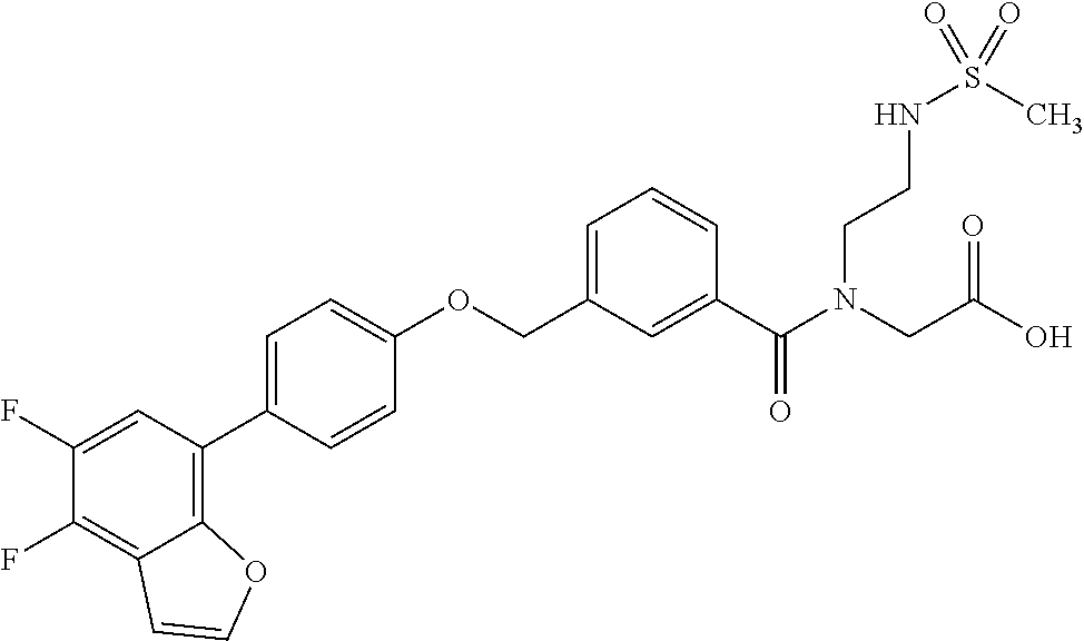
C1(F)=CC(C2=CC=C(OCC3=CC=CC(C(N(CC(O)=O)CCNS(C)(=O)=O)=O)=C3)C=C2)=C2C(=C1F)C=CO2
